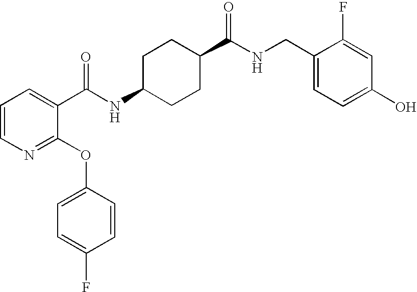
N1=C(OC2=CC=C(F)C=C2)C(C(NC2CCC(C(NCC3=CC=C(O)C=C3F)=O)CC2)=O)=CC=C1
